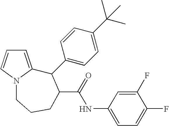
C1=C2N(C=C1)CCCC(C(=O)NC1=CC=C(F)C(F)=C1)C2C1=CC=C(C(C)(C)C)C=C1
